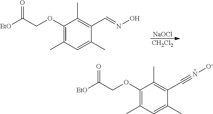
C1(OCC([EtO])=O)=C(C)C=C(C)C(C=NO)=C1C.[NaOCl].[CH2Cl2].C1(OCC([EtO])=O)=C(C)C=C(C)C(C#N[O-])=C1C
